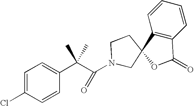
C1=C(Cl)C=CC(C(C(=O)N2CCC3(C4=C(C=CC=C4)C(=O)O3)C2)(C)C)=C1
